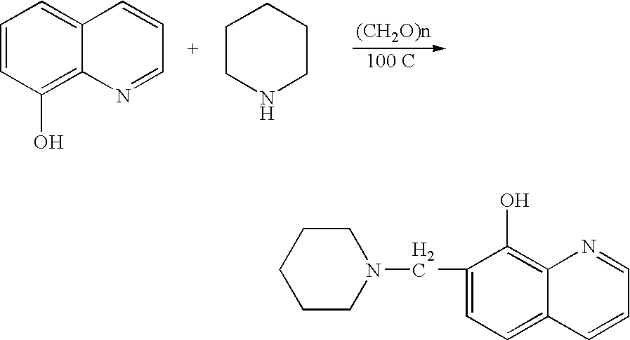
C1=CC(O)=C2C(=C1)C=CC=N2.C1CNCCC1.[100 C].C1CN(CC2=CC=C3C(=C2O)N=CC=C3)CCC1
